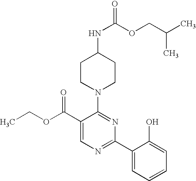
C1(C(OCC)=O)=CN=C(C2=CC=CC=C2O)N=C1N1CCC(NC(OCC(C)C)=O)CC1
